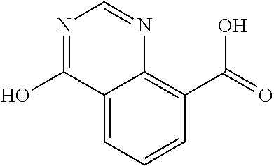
C12=CC=CC(C(=O)O)=C1N=CN=C2O
